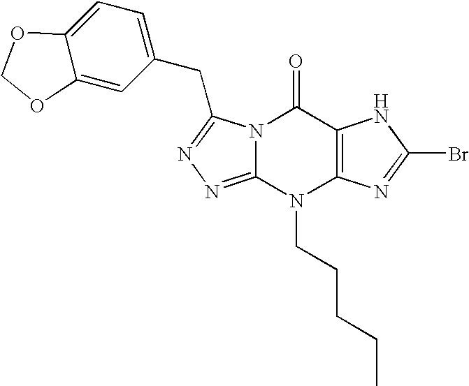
N12C(=NN=C1CC1=CC=C3C(=C1)OCO3)N(CCCCC)C1=C(C2=O)NC(Br)=N1
